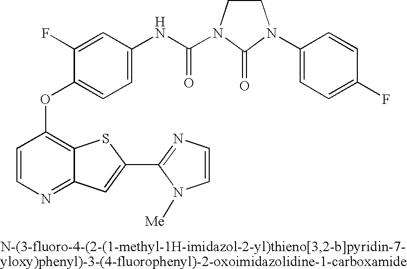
C1=CN=C2C(=C1OC1=CC=C(NC(=O)N3CCN(C4=CC=C(F)C=C4)C3=O)C=C1F)SC(C1=NC=CN1[Me])=C2
